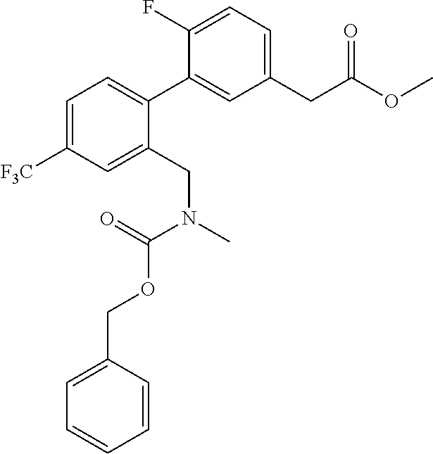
C1=C([F3C])C=C(CN(C(OCC2=CC=CC=C2)=O)C)C(C2=CC(CC(=O)OC)=CC=C2F)=C1
